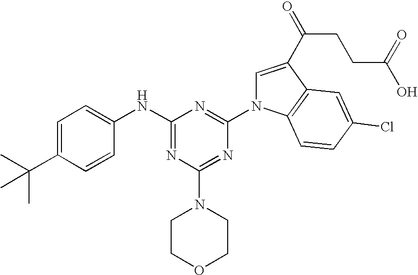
N1=C(NC2=CC=C(C(C)(C)C)C=C2)N=C(N2C=C(C(=O)CCC(=O)O)C3=C2C=CC(Cl)=C3)N=C1N1CCOCC1
